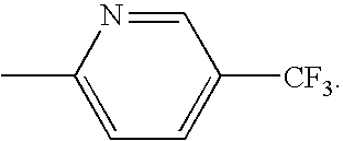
CC1=CC=C([CF3])C=N1
